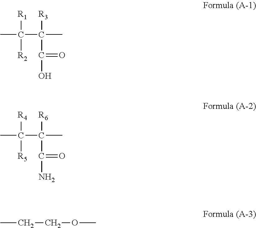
CC([R1])(C([R3])(C)C(=O)O)[R2].CC([R4])(C([R6])(C)C(=O)N)[R5].CCCOC
